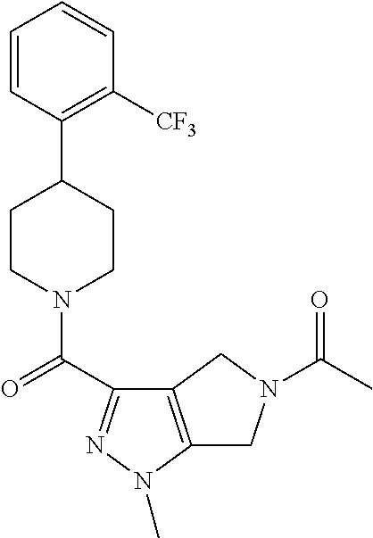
C1=CC(C2CCN(C(=O)C3=NN(C)C4=C3CN(C(C)=O)C4)CC2)=C([CF3])C=C1
